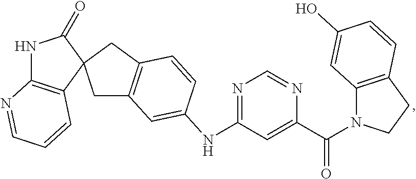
C1(=O)NC2=C(C=CC=N2)C12CC1=C(C2)C=CC(NC2=NC=NC(C(=O)N3C4=C(CC3)C=CC(O)=C4)=C2)=C1
